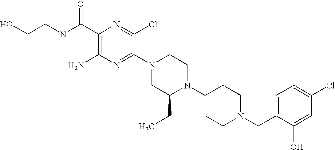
C1(C(NCCO)=O)=C(N)N=C(N2CC(CC)N(C3CCN(CC4=CC=C(Cl)C=C4O)CC3)CC2)C(Cl)=N1
